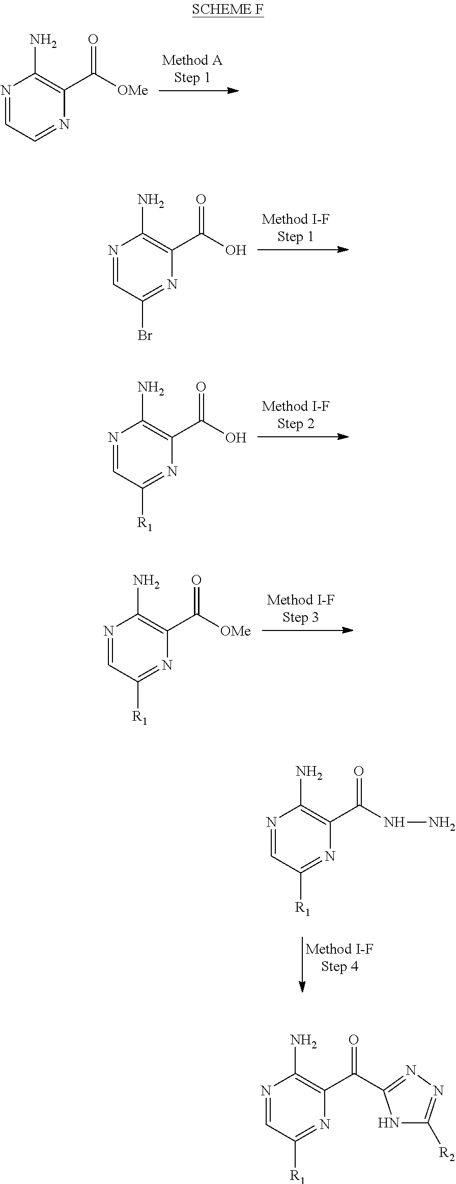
N1=CC=NC(C([OMe])=O)=C1N.N1=CC(Br)=NC(C(O)=O)=C1N.N1=CC([R1])=NC(C(O)=O)=C1N.N1=CC([R1])=NC(C([OMe])=O)=C1N.N1=CC([R1])=NC(C(NN)=O)=C1N.N1=CC([R1])=NC(C(=O)C2=NN=C([R2])N2)=C1N
